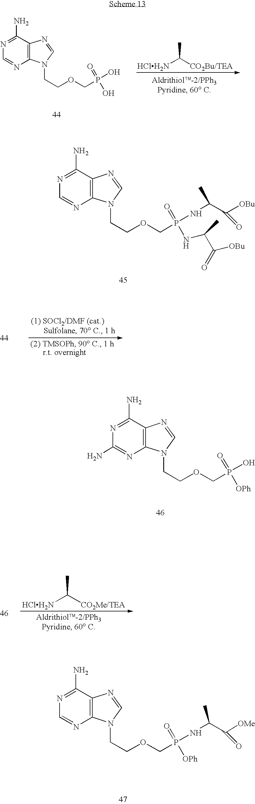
C1=NC2=C(C(N)=N1)N=CN2CCOCP(=O)(NC(C([OBu])=O)C)NC(C(=O)[OBu])C.C1=NC2=C(C(N)=N1)N=CN2CCOCP(=O)(O)O.[HClH2N]C([CO2Bu/TEA])C.C1=NC2=C(C(N)=N1)N=CN2CCOCP(=O)([OPh])NC(C(=O)[OMe])C.C1(N)=NC2=C(C(N)=N1)N=CN2CCOCP(=O)([OPh])O.[HClH2N]C([CO2Me/TEA])C
